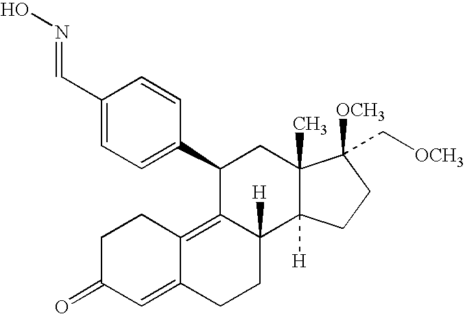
C1C(=O)C=C2C(=C3C([H])(CC2)C2([H])C(C)(CC3C3=CC=C(C=NO)C=C3)C([OCH3])(C[OCH3])CC2)C1
